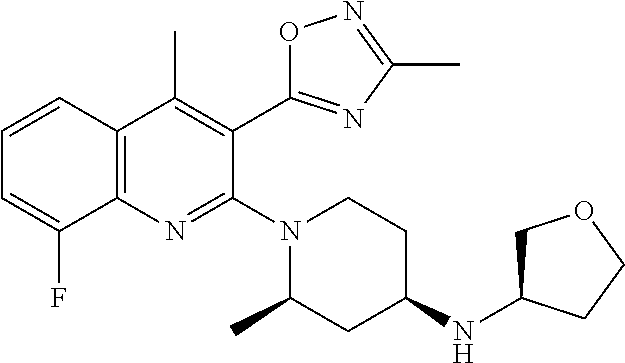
C1=CC2=C(N=C(N3CCC(NC4COCC4)CC3C)C(C3=NC(C)=NO3)=C2C)C(F)=C1
